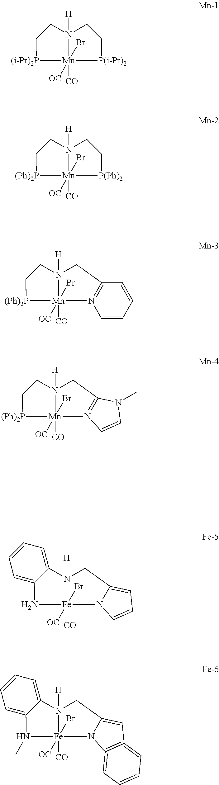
[(i-Pr)2P]1[Mn]2(Br)([OC])([CO])N([H])(CC1)CC[P(i-Pr)2]2.[(Ph)2P]1[Mn]2(Br)([OC])([CO])N([H])(CC1)CC[P(Ph)2]2.[(Ph)2P]1[Mn]2(Br)([OC])([CO])N([H])(CC1)CC1=N2C=CC=C1.[(Ph)2P]1[Mn]2(Br)([OC])([CO])N([H])(CC1)CC1=N2C=CN1C.N1[Fe]2(Br)([OC])([CO])N([H])(C3=CC=CC=C13)CC1=CC=CN21.N1(C)[Fe]2(Br)([OC])([CO])N([H])(C3=CC=CC=C13)CC1=CC3=C(=CC=CC=3)N21
